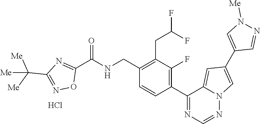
C1(CNC(C2=NC(C([Me])([Me])[Me])=NO2)=O)=C(CC(F)F)C(F)=C(C2=NC=NN3C2=CC(C2=CN([Me])N=C2)=C3)C=C1.Cl
